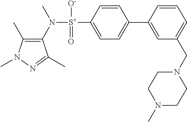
C1(C)=C(N([S+](C2=CC=C(C3=CC(CN4CCN(C)CC4)=CC=C3)C=C2)([O-])=O)C)C(C)=NN1C
